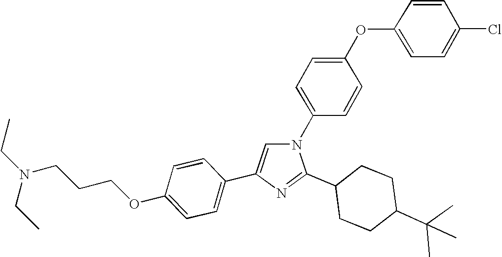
N1(C2=CC=C(OC3=CC=C(Cl)C=C3)C=C2)C=C(C2=CC=C(OCCCN(CC)CC)C=C2)N=C1C1CCC(C(C)(C)C)CC1
